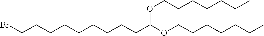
C(CCCC)CCOC(OCCCCCCC)CCCCCCCCCBr
